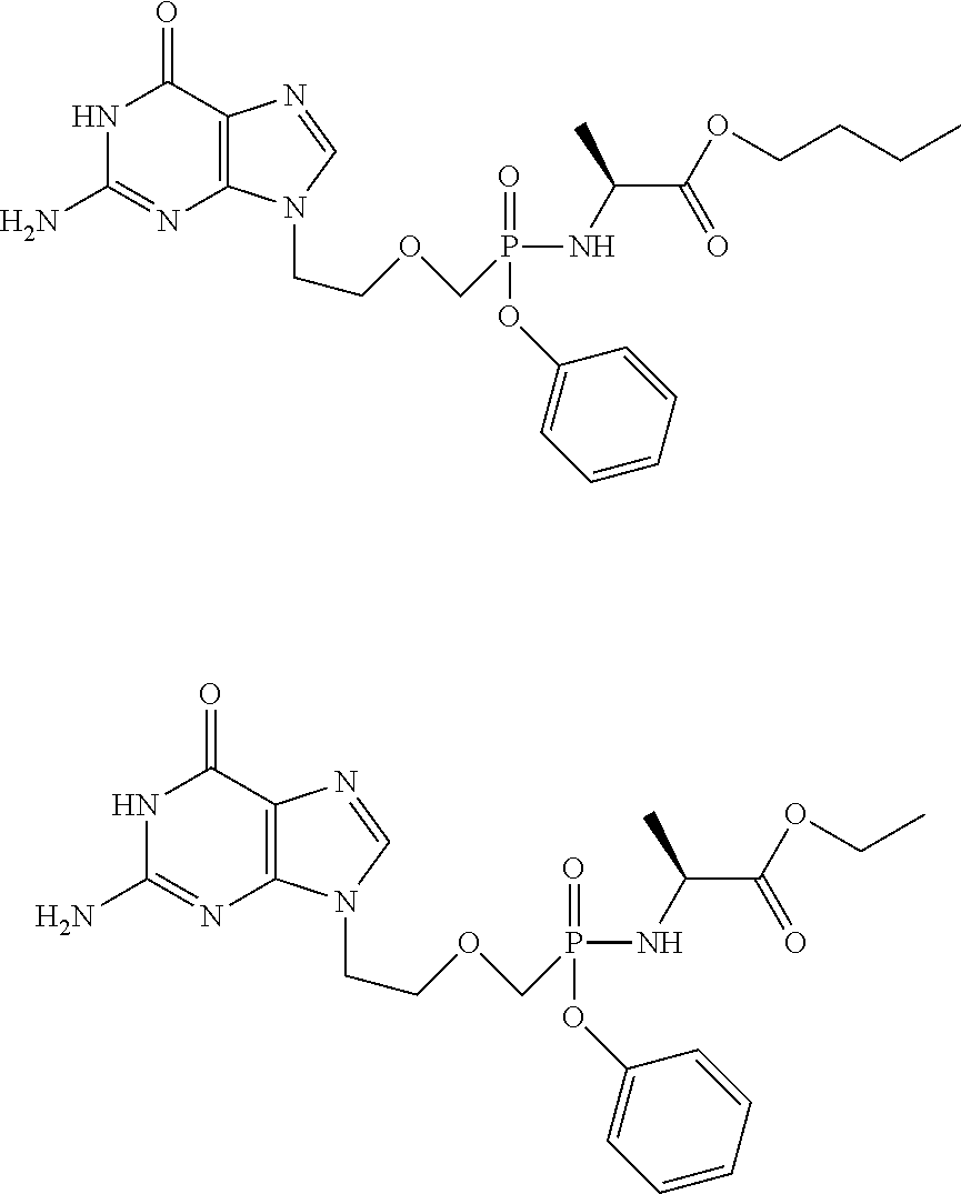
O(P(=O)(NC(C)C(=O)OCCCC)COCCN1C2=C(N=C1)C(=O)NC(N)=N2)C1=CC=CC=C1.O(P(=O)(NC(C)C(=O)OCC)COCCN1C2=C(N=C1)C(=O)NC(N)=N2)C1=CC=CC=C1
